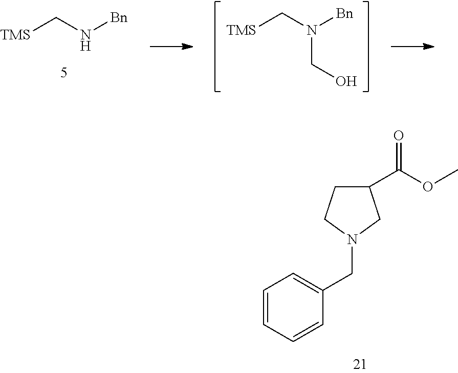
C1=CC=CC(CN2CC(C(OC)=O)CC2)=C1.[TMS]CN[Bn].[TMS]CN([Bn])CO
